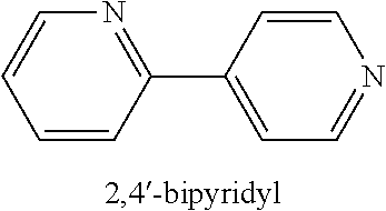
C1=CC=CC(C2=CC=NC=C2)=N1
